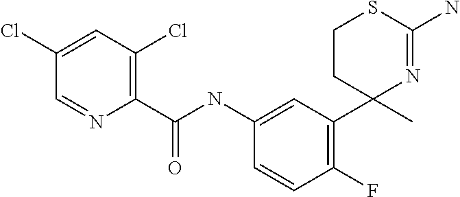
C1(Cl)=CC(Cl)=C(C(NC2=CC(C3(C)CCSC(N)=N3)=C(F)C=C2)=O)N=C1
